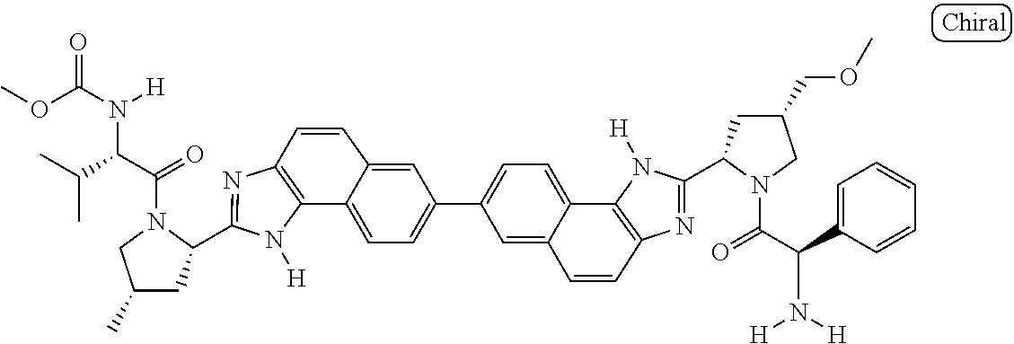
C12=C(N=C(C3CC(C)CN3C(=O)C(C(C)C)N([H])C(OC)=O)N1[H])C=CC1=CC(C3=CC=C4C5=C(N=C(C6CC(COC)CN6C(=O)C(C6=CC=CC=C6)N([H])[H])N5[H])C=CC4=C3)=CC=C21
